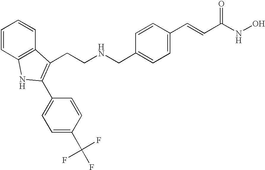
C1=CC2=C(C=C1)C(CCNCC1=CC=C(C=CC(NO)=O)C=C1)=C(C1=CC=C(C(F)(F)F)C=C1)N2
